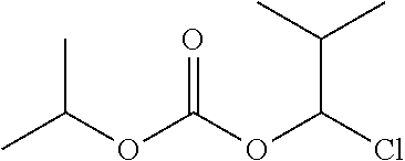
CC(OC(OC(Cl)C(C)C)=O)C
